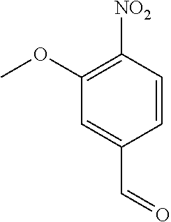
C1(OC)=C([NO2])C=CC(C=O)=C1
